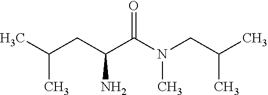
CC(CC(C(N(C)CC(C)C)=O)N)C
